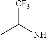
CC(N)[CF3]
